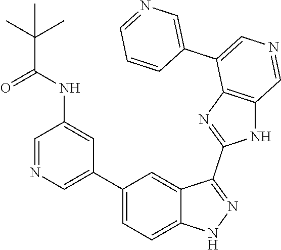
C1(C2=CN=CC(NC(=O)C(C)(C)C)=C2)=CC=C2C(=C1)C(C1=NC3=C(N1)C=NC=C3C1=CN=CC=C1)=NN2
